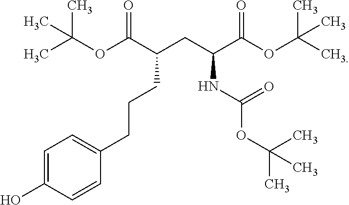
CC(OC(C(CC(C(OC(C)(C)C)=O)NC(OC(C)(C)C)=O)CCCC1=CC=C(O)C=C1)=O)(C)C
